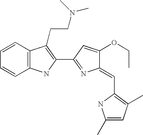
C1=CC2=C(C=C1)NC(C1=NC(=CC3=C(C)C=C(C)N3)C(OCC)=C1)=C2CCN(C)C
